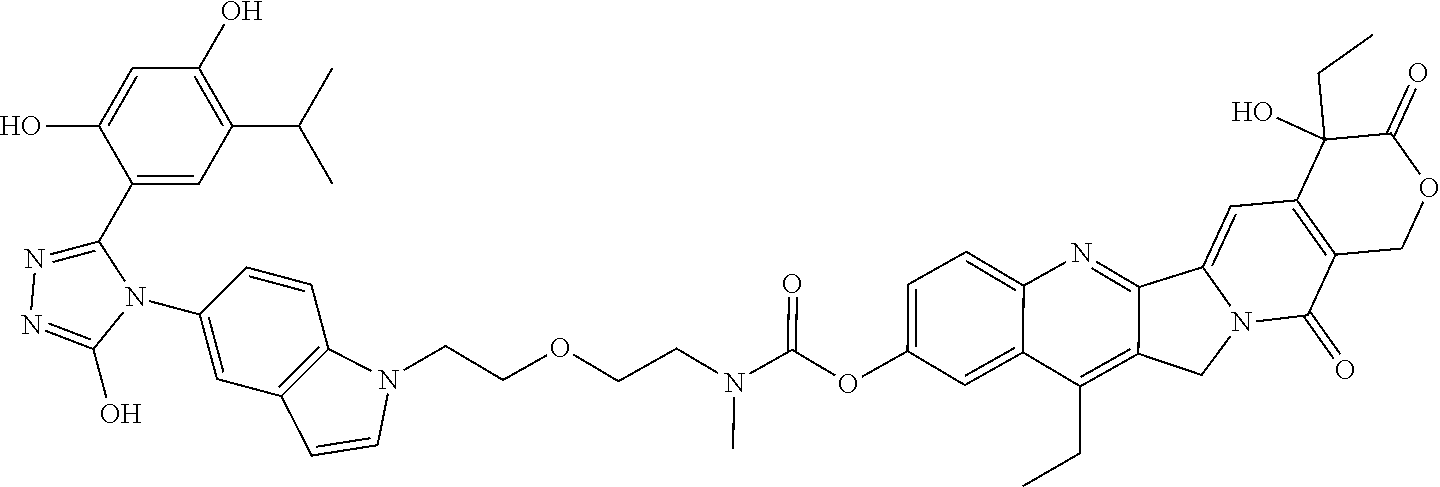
C12=C(C(CC)(O)C(=O)OC1)C=C1N(C2=O)CC2=C(CC)C3=CC(OC(N(CCOCCN4C5=C(C=C(N6C(O)=NN=C6C6=CC(C(C)C)=C(O)C=C6O)C=C5)C=C4)C)=O)=CC=C3N=C12
